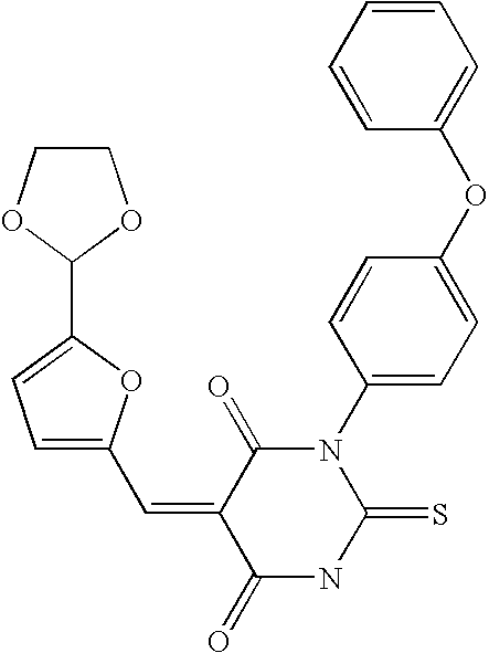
C1COC(C2=CC=C(C=C3C(=O)NC(=S)N(C4=CC=C(OC5=CC=CC=C5)C=C4)C3=O)O2)O1
